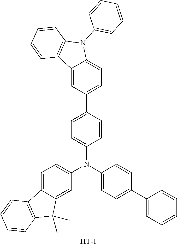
C12=CC(C3=CC=C(N(C4=CC=C5C(=C4)C(C)(C)C4=C5C=CC=C4)C4=CC=C(C5=CC=CC=C5)C=C4)C=C3)=CC=C1N(C1=CC=CC=C1)C1=C2C=CC=C1.[H]
